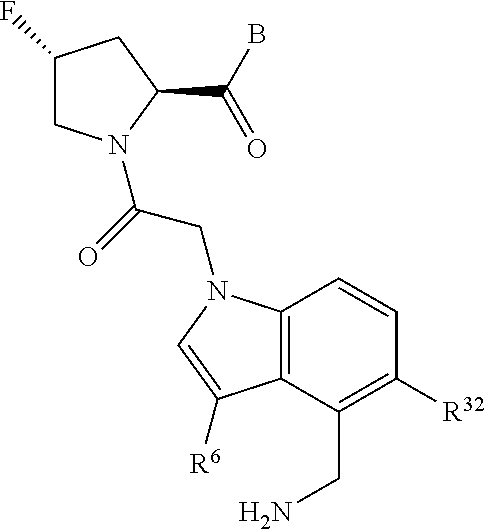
C1(F)CN(C(=O)CN2C3=C(C(CN)=C([R32])C=C3)C([R6])=C2)C(C(B)=O)C1
